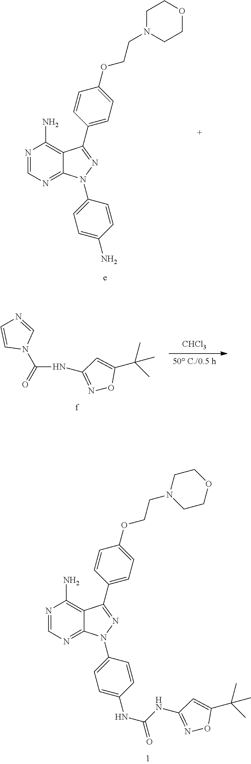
[50 C./0.5 h].[CHCl3].N(C(=O)N1C=NC=C1)C1=NOC(C(C)(C)C)=C1.N1=CN=C2C(=C1N)C(C1=CC=C(OCCN3CCOCC3)C=C1)=NN2C1=CC=C(NC(NC2=NOC(C(C)(C)C)=C2)=O)C=C1.N1=CN=C2C(=C1N)C(C1=CC=C(OCCN3CCOCC3)C=C1)=NN2C1=CC=C(N)C=C1
